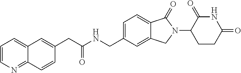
N1C(=O)C(N2C(=O)C3=CC=C(CNC(CC4=CC5=CC=CN=C5C=C4)=O)C=C3C2)CCC1=O
